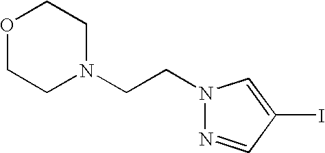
O1CCN(CCN2N=CC(I)=C2)CC1
